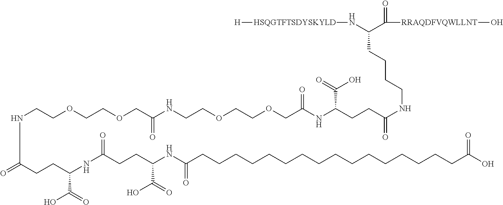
[H][HSQGTFTSDYSKYLD]NC(C(=O)[RRAQDFVQWLLNT]O)CCCCNC(CCC(NC(COCCOCCNC(COCCOCCNC(=O)CCC(NC(CCC(NC(CCCCCCCCCCCCCCCCC(O)=O)=O)C(=O)O)=O)C(=O)O)=O)=O)C(O)=O)=O
